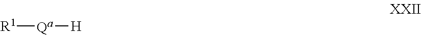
[R1][Qa][H]
